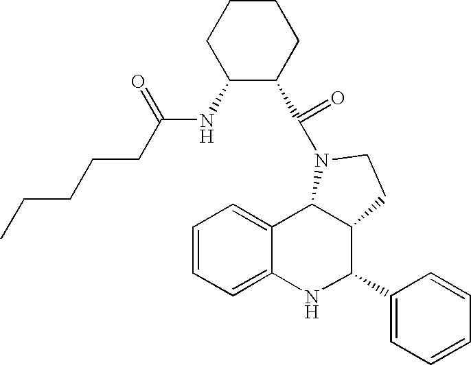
C1=CC=C2C(=C1)C1C(C(C3=CC=CC=C3)N2)CCN1C(=O)C1C(NC(CCCCC)=O)CCCC1
